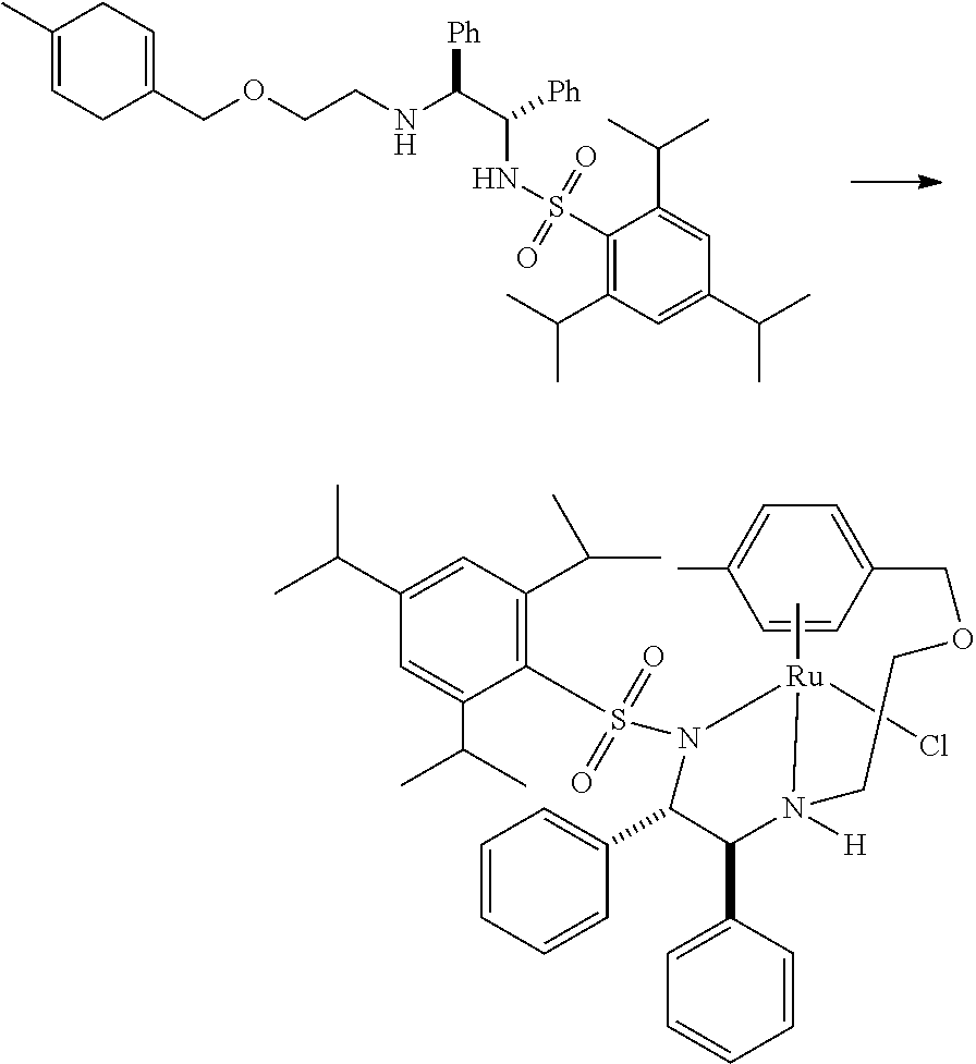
C1(C)=CCC(COCCNC(C([Ph])NS(C2=C(C(C)C)C=C(C(C)C)C=C2C(C)C)(=O)=O)[Ph])=CC1.[Ru]1(Cl)(C)N([H])(CCOCC2=CC=C(C)C=C2)C(C2=CC=CC=C2)C(C2=CC=CC=C2)N1S(C1=C(C(C)C)C=C(C(C)C)C=C1C(C)C)(=O)=O
